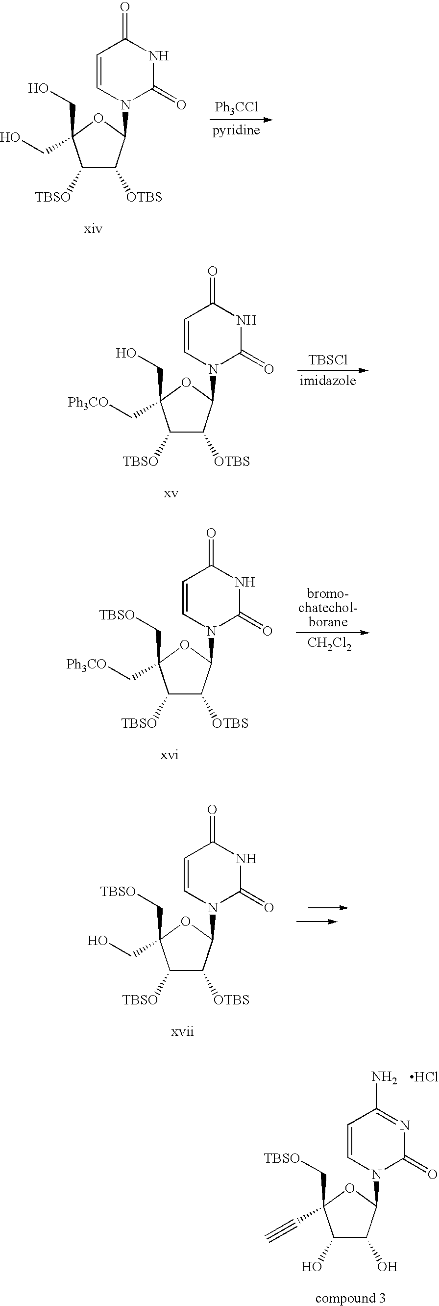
C1([TBSO])C([OTBS])C(N2C(=O)NC(=O)C=C2)OC1(CO)CO.[Ph3CCl].C1([TBSO])C([OTBS])C(N2C(=O)NC(=O)C=C2)OC1(CO)C[Ph3CO].[TBSCl].C1([TBSO])C([OTBS])C(N2C(=O)NC(=O)C=C2)OC1(C[TBSO])C[Ph3CO].[CH2Cl2].C1([TBSO])C([OTBS])C(N2C(=O)NC(=O)C=C2)OC1(C[TBSO])CO.C1(O)C(O)C(N2C(=O)N=C(N)C=C2)OC1(C[TBSO])C#C.Cl
